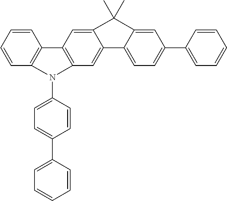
C1=CC=CC2=C1C1=C(C=C3C4=CC=C(C5=CC=CC=C5)C=C4C(C)(C)C3=C1)N2C1=CC=C(C2=CC=CC=C2)C=C1
